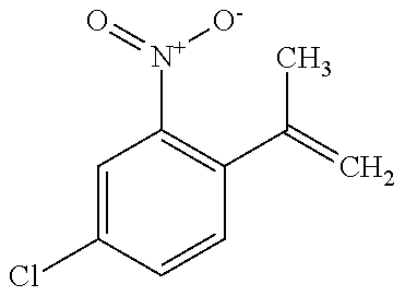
C1=C(Cl)C=CC(C(=C)C)=C1[N+](=O)[O-]
